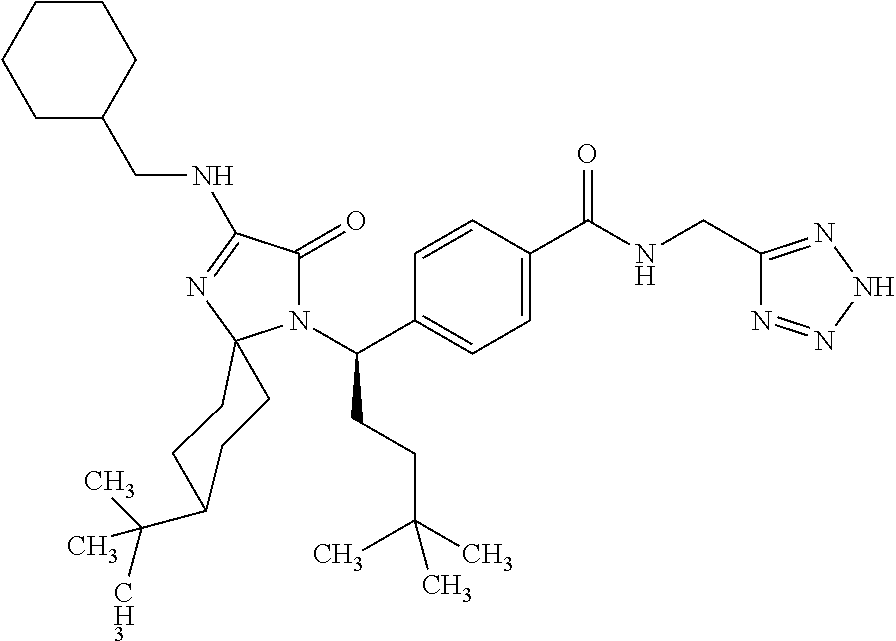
C1C(C(C)(C)[CH3])CCC2(C1)N(C(CCC(C)(C)C)C1=CC=C(C(=O)NCC3=NNN=N3)C=C1)C(=O)C(NCC1CCCCC1)=N2
